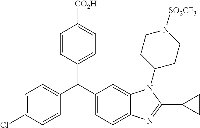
C1=C(Cl)C=CC(C(C2=CC=C3C(=C2)N(C2CCN([SO2CF3])CC2)C(C2CC2)=N3)C2=CC=C([CO2H])C=C2)=C1
